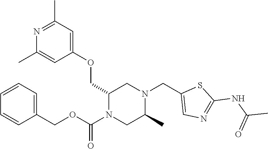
N1=C(C)C=C(OCC2N(C(OCC3=CC=CC=C3)=O)CC(C)N(CC3=CN=C(NC(C)=O)S3)C2)C=C1C
